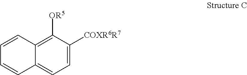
C1([OR5])=C2C(=CC=C1[COXR6R7])C=CC=C2
